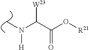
CN(C(C(O[R21])=O)[W23])[H]
